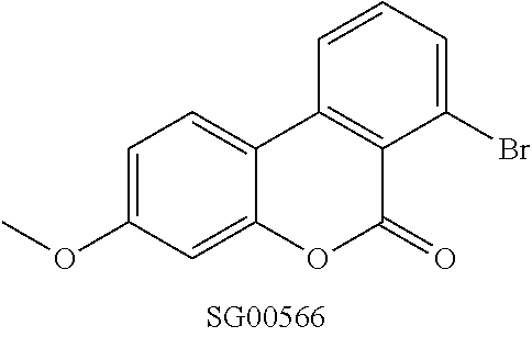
COC1=CC=C2C(=C1)OC(=O)C1=C2C=CC=C1Br
